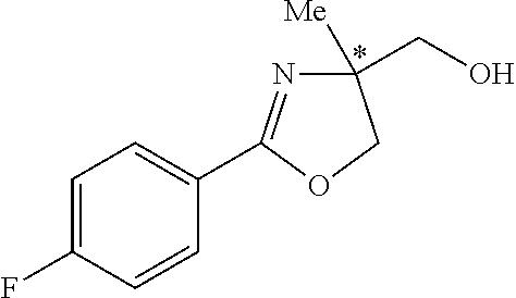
C1=C(F)C=CC(C2=NC([Me])(CO)CO2)=C1
